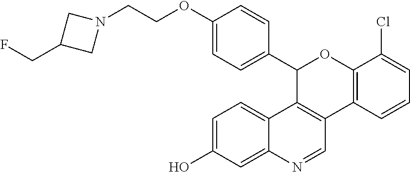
C1(C2=CC=C(OCCN3CC(CF)C3)C=C2)C2=C(C3=C(O1)C(Cl)=CC=C3)C=NC1=CC(O)=CC=C21
